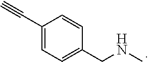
C1(C#C)=CC=C(CNC)C=C1
